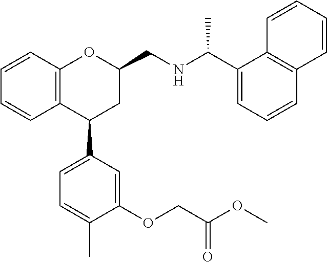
C12=C(C(C3=CC=C(C)C(OCC(OC)=O)=C3)CC(CNC(C)C3=CC=CC4=C3C=CC=C4)O1)C=CC=C2
